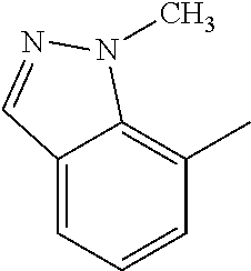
C12=CC=CC(C)=C1N(C)N=C2
